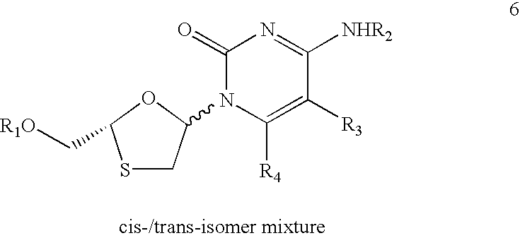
C1(=O)N(C2CSC(C[R1O])O2)C([R4])=C([R3])C([NHR2])=N1
